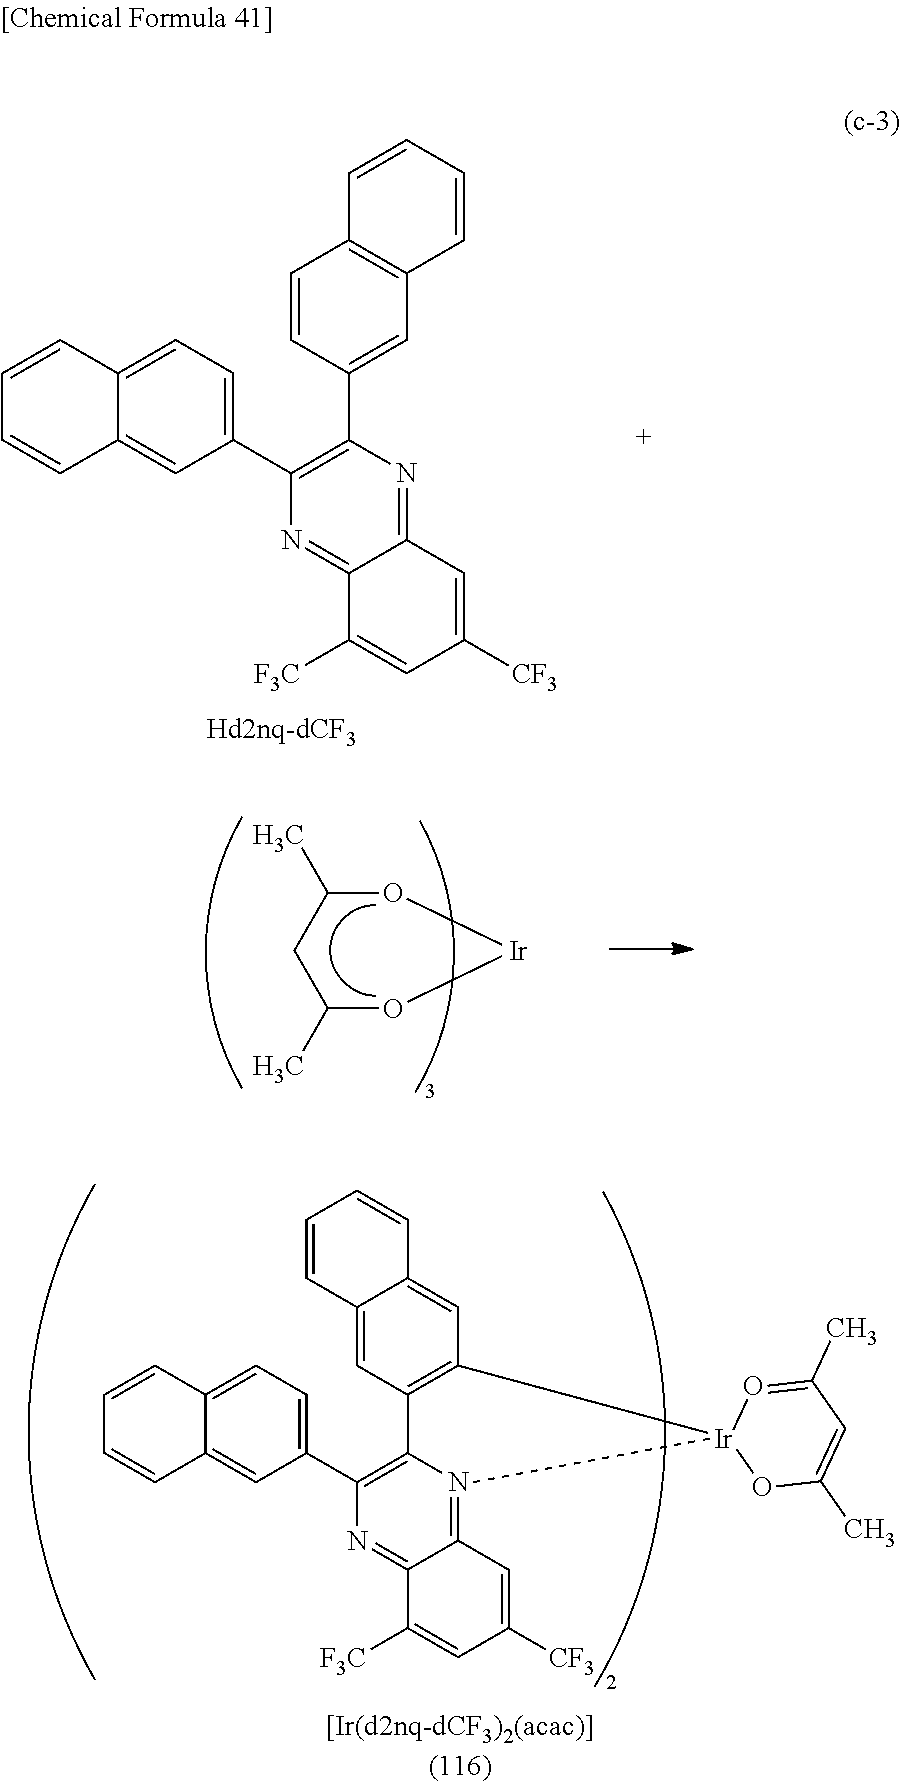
C1(C)O[Ir]OC(C)C1.C1=CC2=CC(C3=C(C4=CC5=C(C=CC=C5)C=C4)N=C4C(=N3)C([F3C])=CC([CF3])=C4)=CC=C2C=C1.C12=NC(C3=CC=C4C(=C3)C=CC=C4)=C3N(=C1C=C([CF3])C=C2[F3C])[Ir]1(OC(C)=CC(C)=O1)C1=C3C=C2C(=C1)C=CC=C2
